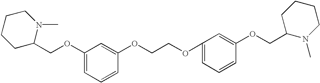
C1(OCC2N(C)CCCC2)=CC=CC(OCCOC2=CC=CC(OCC3N(C)CCCC3)=C2)=C1
